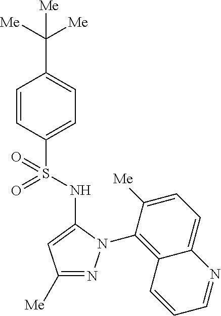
C1(C([Me])([Me])[Me])=CC=C(S(=O)(=O)NC2=CC([Me])=NN2C2=C3C(=CC=C2[Me])N=CC=C3)C=C1
